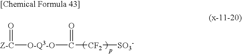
[Z-C]([O-Q3-O]C([CF2][SO3-])=O)=O
